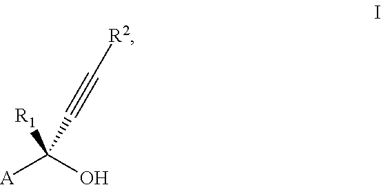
[A]C(O)([R1])C#C[R2]
